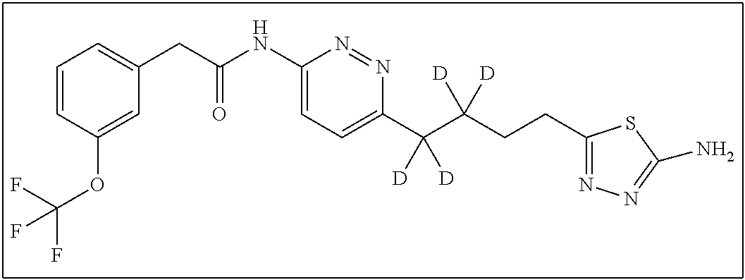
C1(CCC(C(C2=CC=C(NC(CC3=CC=CC(OC(F)(F)F)=C3)=O)N=N2)([D])[D])([D])[D])=NN=C(N)S1
